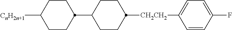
C1CC([CnH2n+1])CCC1C1CCC([CH2CH2]C2=CC=C(F)C=C2)CC1
